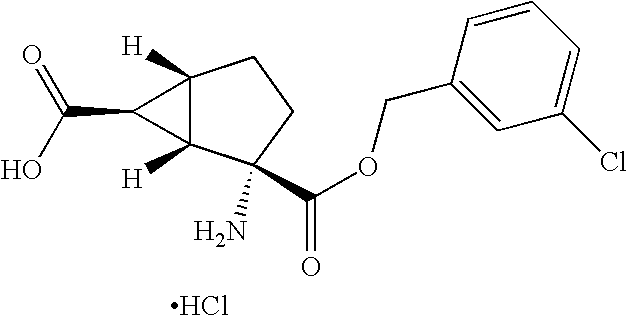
C12([H])C([H])(C(N)(C(OCC3=CC(Cl)=CC=C3)=O)CC1)C2C(O)=O.Cl
